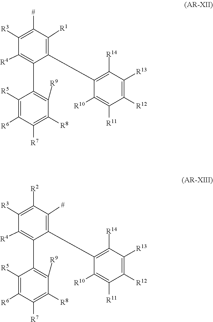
C1([R4])=C(C2=C([R9])C([R8])=C([R7])C([R6])=C2[R5])C(C2=C([R14])C([R13])=C([R12])C([R11])=C2[R10])=C([R1])C([#])=C1[R3].C1([R4])=C(C2=C([R9])C([R8])=C([R7])C([R6])=C2[R5])C(C2=C([R14])C([R13])=C([R12])C([R11])=C2[R10])=C([#])C([R2])=C1[R3]
